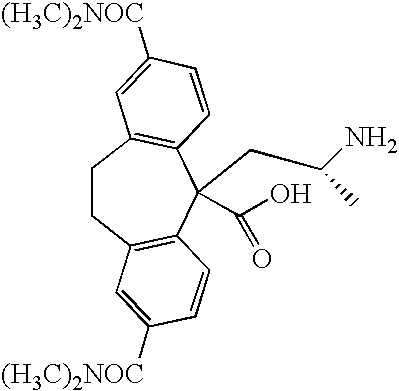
C1CC2=C(C(CC(N)C)(C(O)=O)C3=C1C=C([(H3C)2NOC])C=C3)C=CC([(H3C)2NOC])=C2
